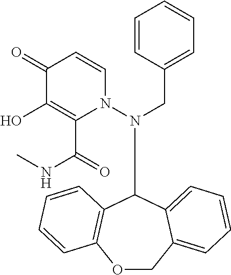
C1(=O)C(O)=C(C(=O)NC)N(N(C2C3=C(OCC4=CC=CC=C24)C=CC=C3)CC2=CC=CC=C2)C=C1
